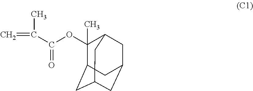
C1(OC(C(=C)C)=O)(C)C2CC3CC(CC1C3)C2
